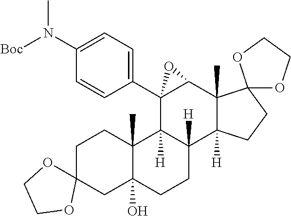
CN(C1=CC=C(C23C4([H])C([H])(C5([H])C(C)(C2O3)C2(CC5)OCCO2)CCC2(O)C4(C)CCC3(C2)OCCO3)C=C1)[Boc]
